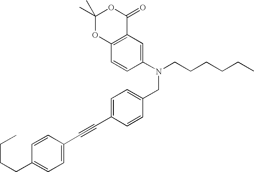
C1=C(C#CC2=CC=C(CN(C3=CC4=C(C=C3)OC(C)(C)OC4=O)CCCCCC)C=C2)C=CC(CCCC)=C1
